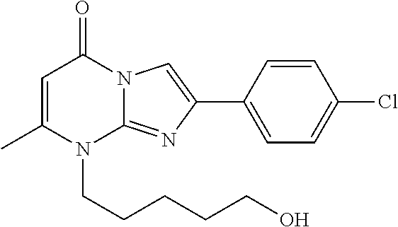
C1=C(C)N(CCCCCO)C2=NC(C3=CC=C(Cl)C=C3)=CN2C1=O
